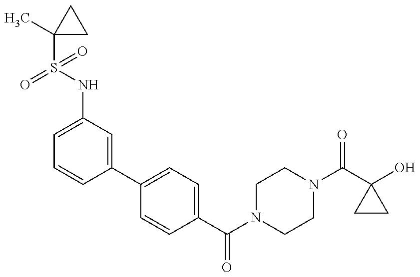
C1(NS(C2(C)CC2)(=O)=O)=CC=CC(C2=CC=C(C(N3CCN(C(C4(O)CC4)=O)CC3)=O)C=C2)=C1
